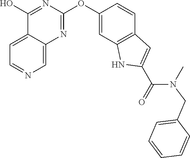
C12=CC=NC=C1N=C(OC1=CC3=C(C=C1)C=C(C(N(C)CC1=CC=CC=C1)=O)N3)N=C2O
